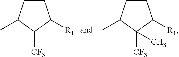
C1CC(C)C([CF3])C1[R1].C1CC(C)C([CF3])(C)C1[R1]
